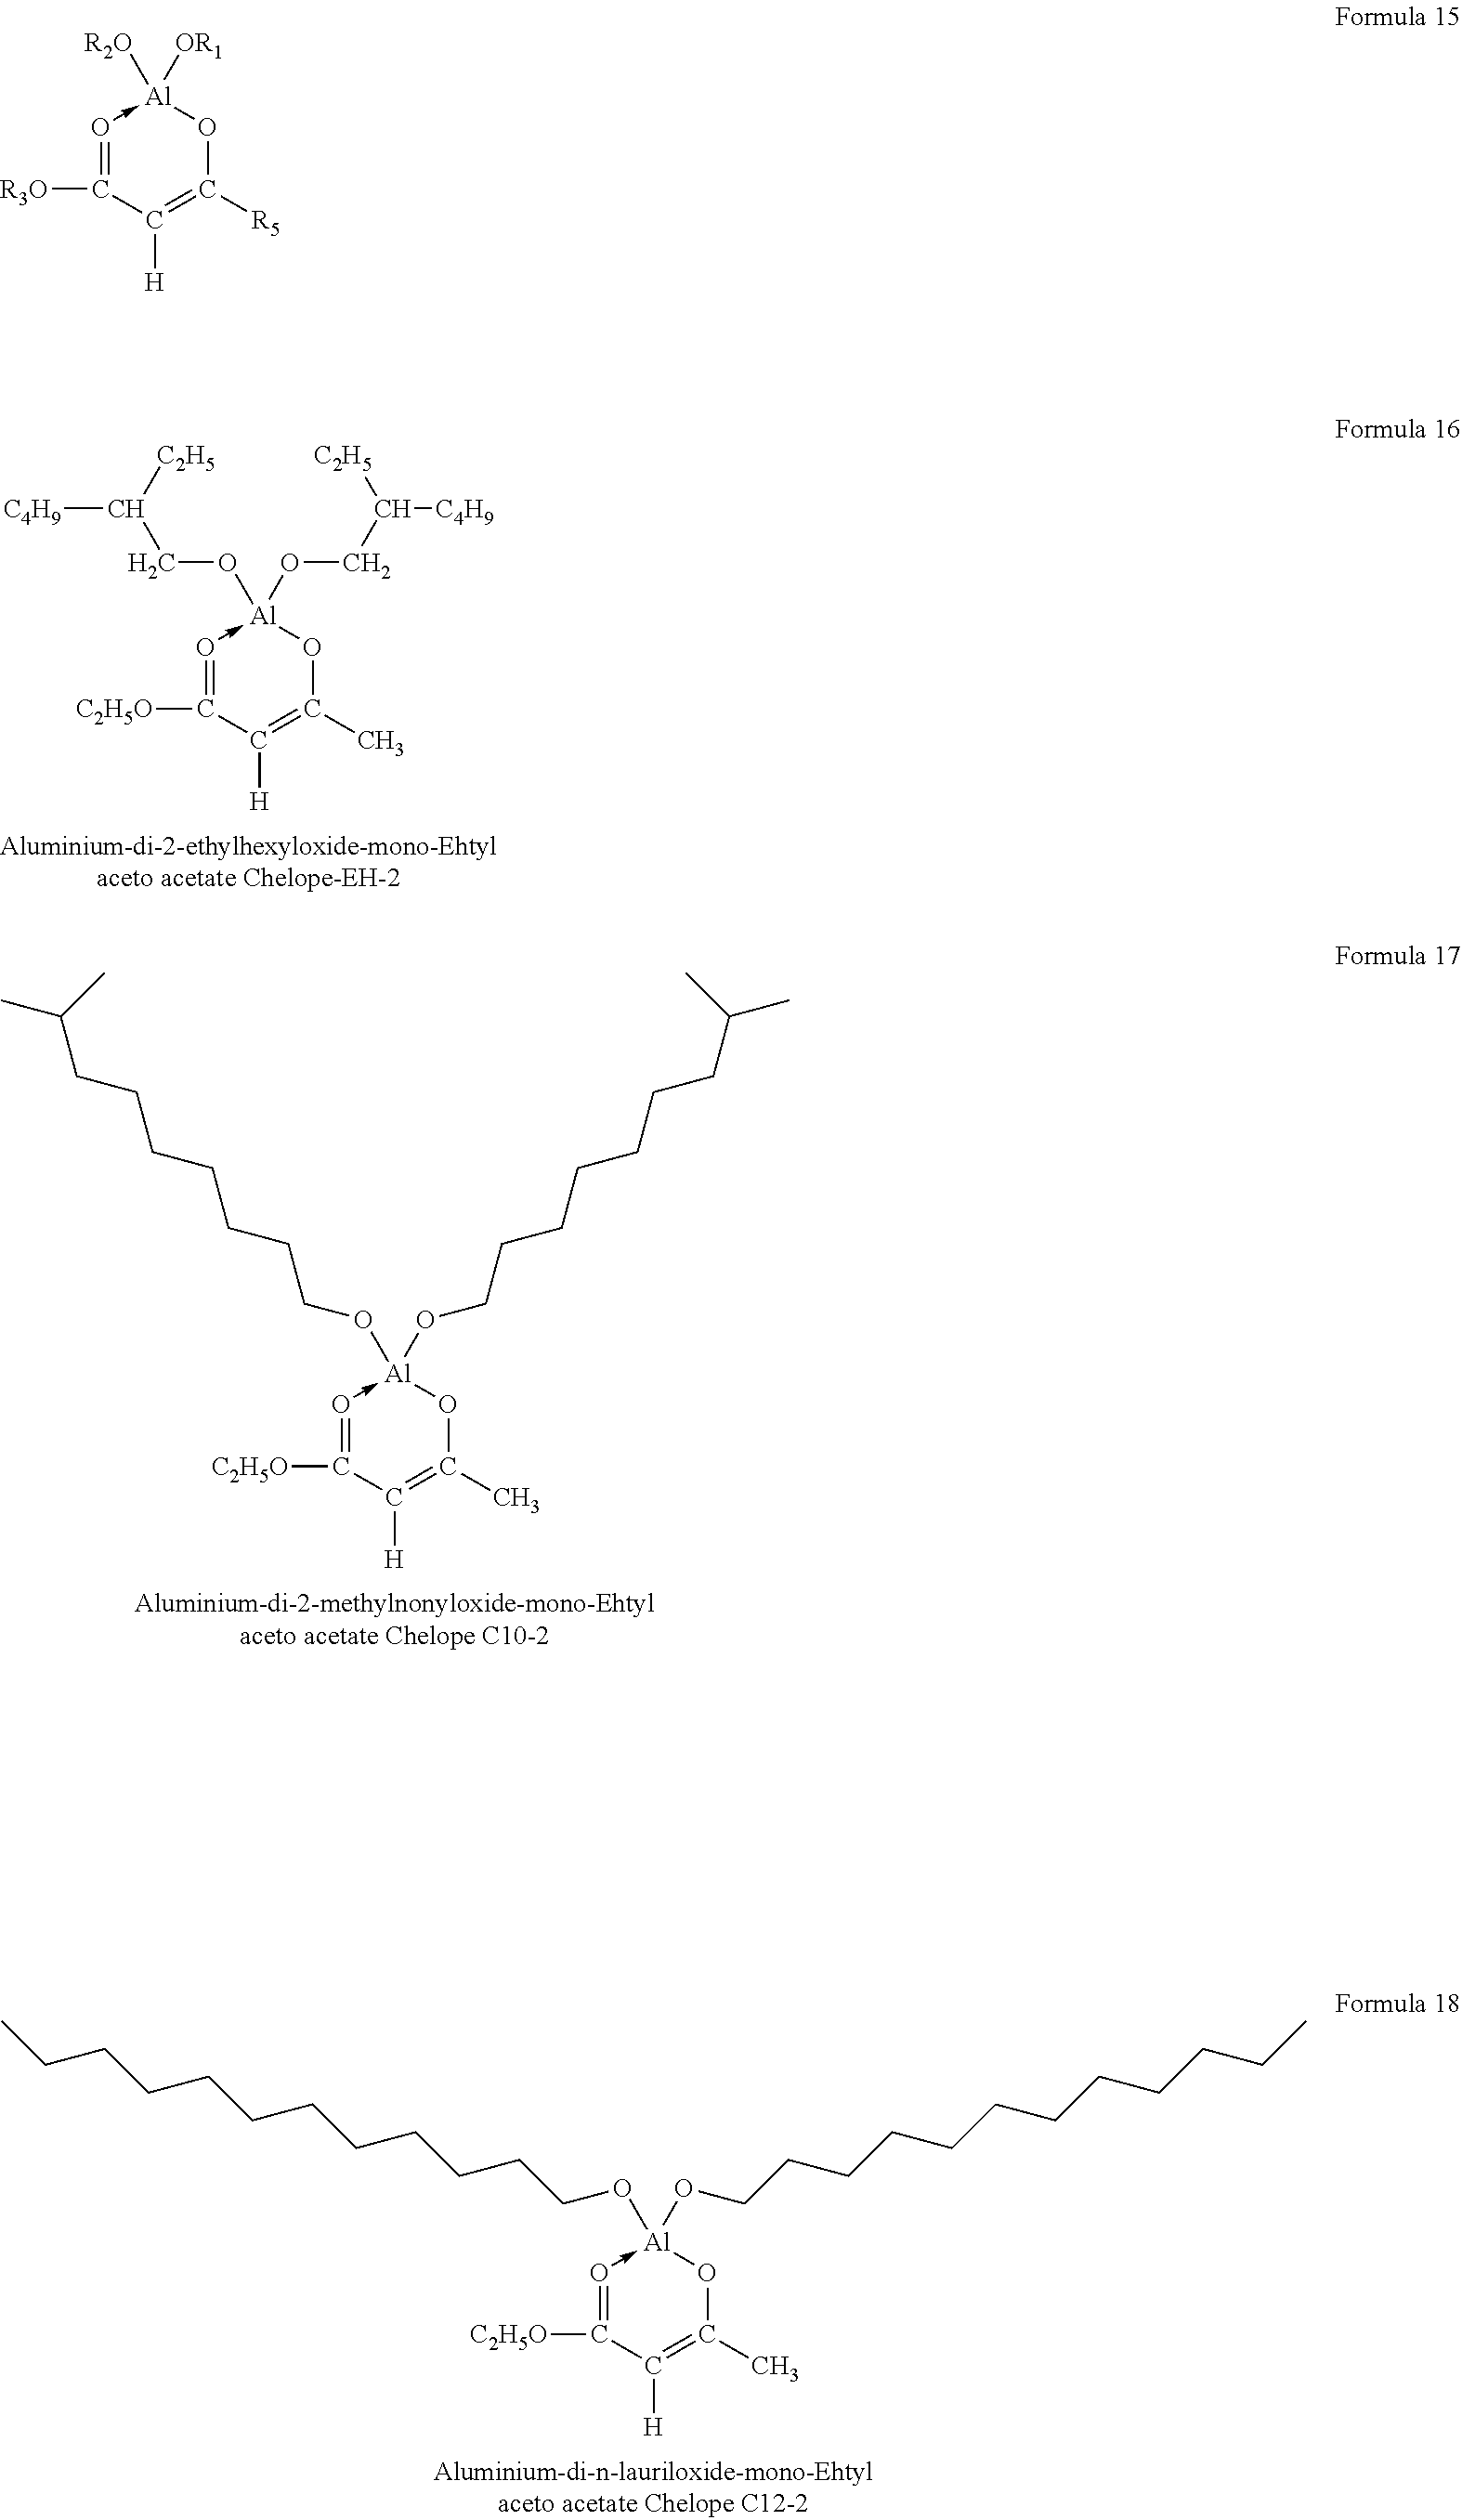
O1->[Al](OCC([C4H9])[C2H5])(OCC([C2H5])[C4H9])OC(C)=C([H])C=1[C2H5O].O1->[Al](OCCCCCCCC(C)C)(OCCCCCCCC(C)C)OC(C)=C([H])C=1[C2H5O].O1->[Al](OCCCCCCCCCCCC)(OCCCCCCCCCCCC)OC(C)=C([H])C=1[C2H5O].O1->[Al]([OR1])([R2O])OC([R5])=C([H])C=1[R3O]
